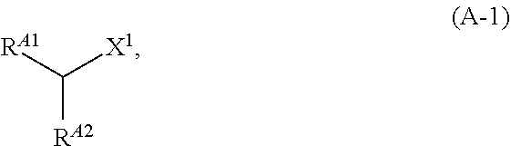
[RA1]C([X1])[RA2]
